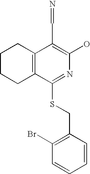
C1CCC2=C(C1)C(C=N)=C(O)N=C2SCC1=C(Br)C=CC=C1
